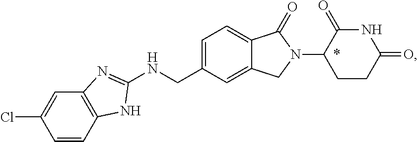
C1=CC2=C(C=C1Cl)N=C(NCC1=CC=C3C(=C1)CN(C1CCC(=O)NC1=O)C3=O)N2
